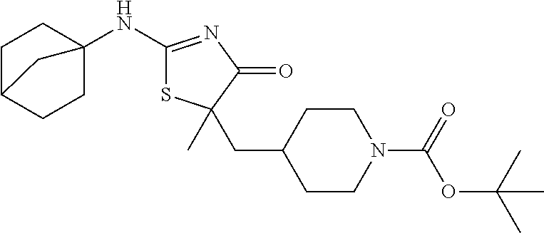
C1C2CCC(NC3=NC(=O)C(CC4CCN(C(=O)OC(C)(C)C)CC4)(C)S3)(C1)C2
